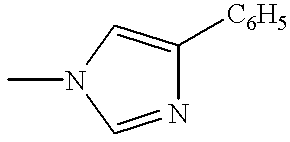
N1=CN(C)C=C1[C6H5]
